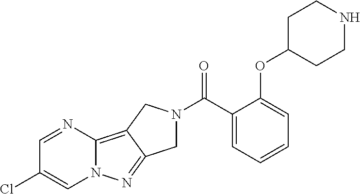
C1=NC2=C3C(=NN2C=C1Cl)CN(C(C1=CC=CC=C1OC1CCNCC1)=O)C3
